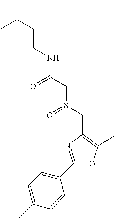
C(CC(C)C)NC(CS(CC1=C(C)OC(C2=CC=C(C)C=C2)=N1)=O)=O
